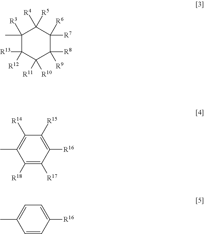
C1(C)([R3])C([R12])([R13])C([R10])([R11])C([R8])([R9])C([R6])([R7])C1([R4])[R5].C1([R14])=C(C)C([R18])=C([R17])C([R16])=C1[R15].C1=C(C)C=CC([R16])=C1
